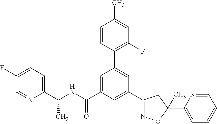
C1(C(NC(C2=CC(C3=C(F)C=C(C)C=C3)=CC(C3=NOC(C4=CC=CC=N4)(C)C3)=C2)=O)C)=CC=C(F)C=N1
